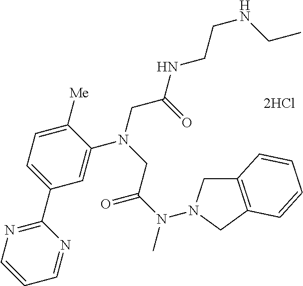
C1=C([Me])C(N(CC(N(C)N2CC3=C(C2)C=CC=C3)=O)CC(NCCNCC)=O)=CC(C2=NC=CC=N2)=C1
